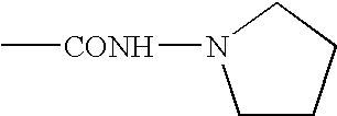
C1CCCN1[CONH]C
